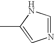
CC1=CN=CN1
